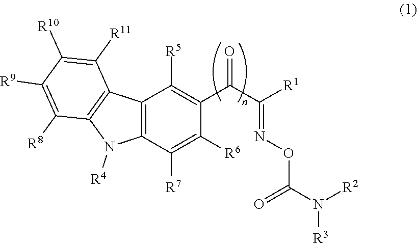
C12=C(C([R7])=C([R6])C(C(C(=NOC(N([R2])[R3])=O)[R1])=O)=C1[R5])N([R4])C1=C2C([R11])=C([R10])C([R9])=C1[R8]
